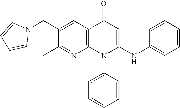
N1=C(C)C(CN2C=CC=C2)=CC2=C1N(C1=CC=CC=C1)C(NC1=CC=CC=C1)=CC2=O
